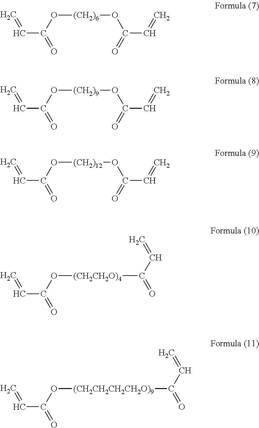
C=CC(O[(CH2)6]OC(=O)C=C)=O.C=CC(O[(CH2)9]OC(=O)C=C)=O.C=CC(O[(CH2)12]OC(=O)C=C)=O.C=CC(O[(CH2CH2O)4]C(=O)C=C)=O.C=CC(O[(CH2CH2CH2CH2O)9]C(=O)C=C)=O
